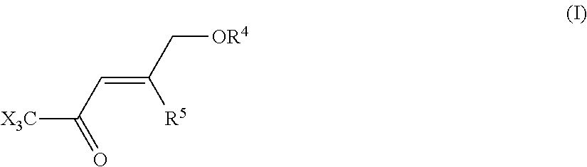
[X3C]C(C=C(C[OR4])[R5])=O
